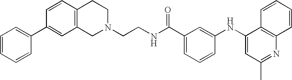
C1(C2=CC=CC=C2)=CC2=C(C=C1)CCN(CCNC(C1=CC=CC(NC3=CC(C)=NC4=C3C=CC=C4)=C1)=O)C2
